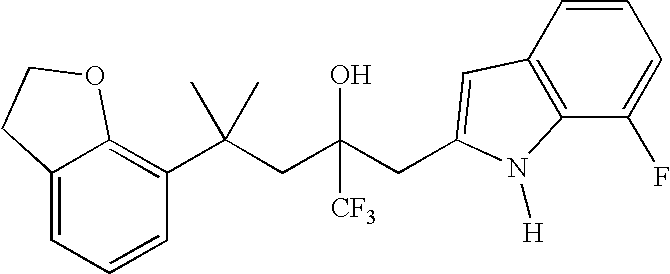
C1=CC(C(CC(CC2=CC3=C(C(F)=CC=C3)N2[H])(O)[CF3])(C)C)=C2C(=C1)CCO2
